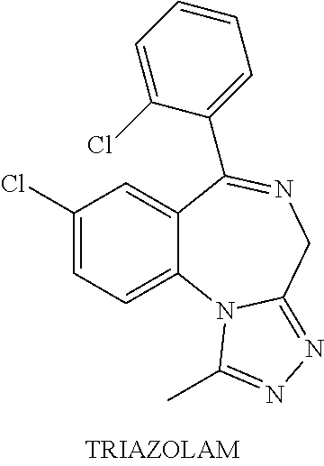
C1(Cl)=CC=C2C(=C1)C(C1=CC=CC=C1Cl)=NCC1=NN=C(C)N21
